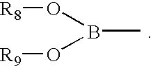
CB(O[R8])O[R9]
